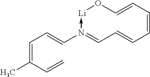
C1=CC=CO[Li]-N(C=CC=C(C=C)C)=CC=C1
